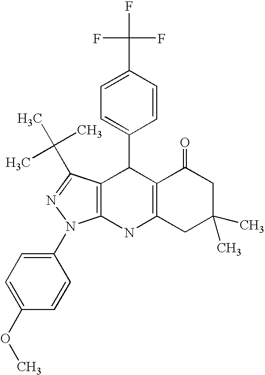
C12=C(NC3=C(C1C1=CC=C(C(F)(F)F)C=C1)C(C(C)(C)C)=NN3C1=CC=C(OC)C=C1)CC(C)(C)CC2=O
